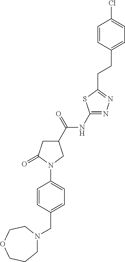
C(C1=CC=C(N2C(=O)CC(C(NC3=NN=C(CCC4=CC=C(Cl)C=C4)S3)=O)C2)C=C1)N1CCCOCC1
